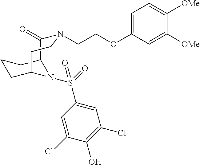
C1(=O)N(CCOC2=CC=C([OMe])C([OMe])=C2)CCC2CCCC1N2S(=O)(C1=CC(Cl)=C(O)C(Cl)=C1)=O
